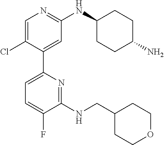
C1(NCC2CCOCC2)=NC(C2=CC(NC3CCC(N)CC3)=NC=C2Cl)=CC=C1F
